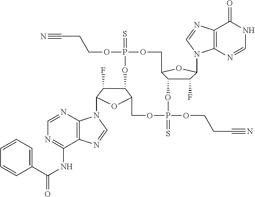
N#CCCOP1(=S)OCC2C(OP(OCCC#N)(=S)OCC3C(O1)C(F)C(N1C4=C(N=C1)C(NC(C1=CC=CC=C1)=O)=NC=N4)O3)C(F)C(N1C3=C(N=C1)C(=O)NC=N3)O2
